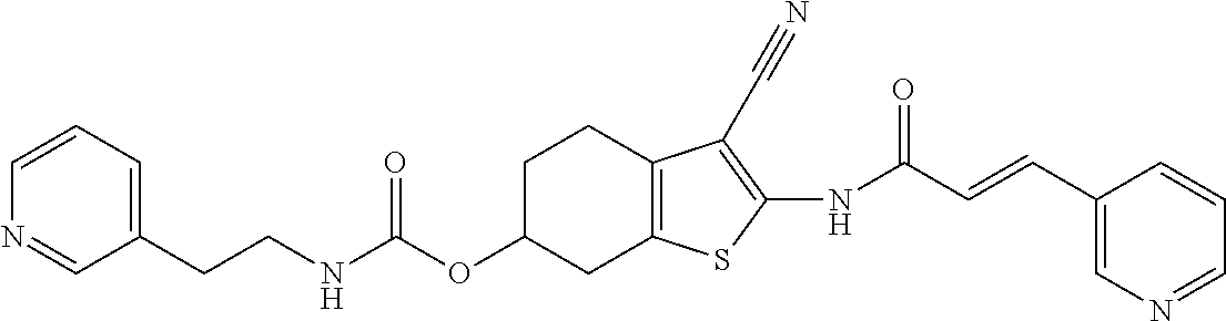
C(NC(OC1CC2=C(CC1)C(C#N)=C(NC(C=CC1=CN=CC=C1)=O)S2)=O)CC1=CC=CN=C1
